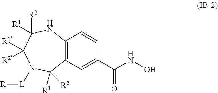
C12=C(C=C(C(N[OH])=O)C=C1)C([R1])([R2])N([L][R])C([R1])([R2])C([R2])([R1])N2
